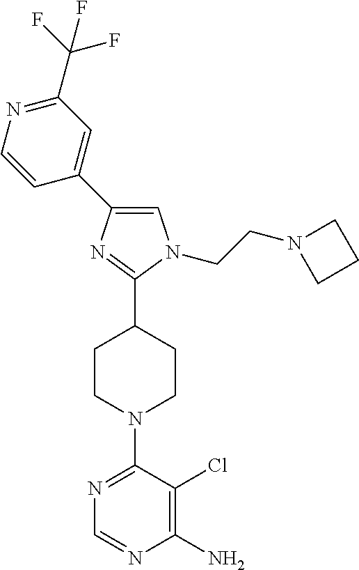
N1=C(N2CCC(C3=NC(C4=CC(C(F)(F)F)=NC=C4)=CN3CCN3CCC3)CC2)C(Cl)=C(N)N=C1
